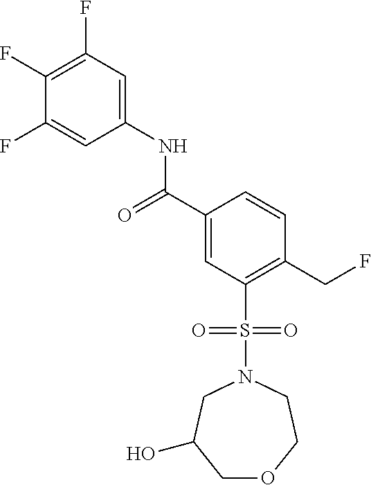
C1(F)=C(F)C=C(NC(C2=CC(S(=O)(=O)N3CC(O)COCC3)=C(CF)C=C2)=O)C=C1F
